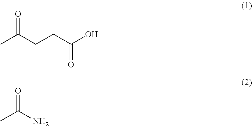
CC(CCC(O)=O)=O.CC(N)=O
